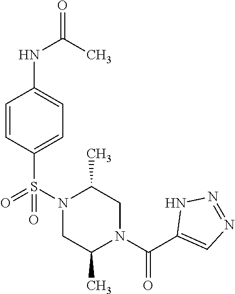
N(C1=CC=C(S(N2C(C)CN(C(C3=CN=NN3)=O)C(C)C2)(=O)=O)C=C1)C(C)=O
